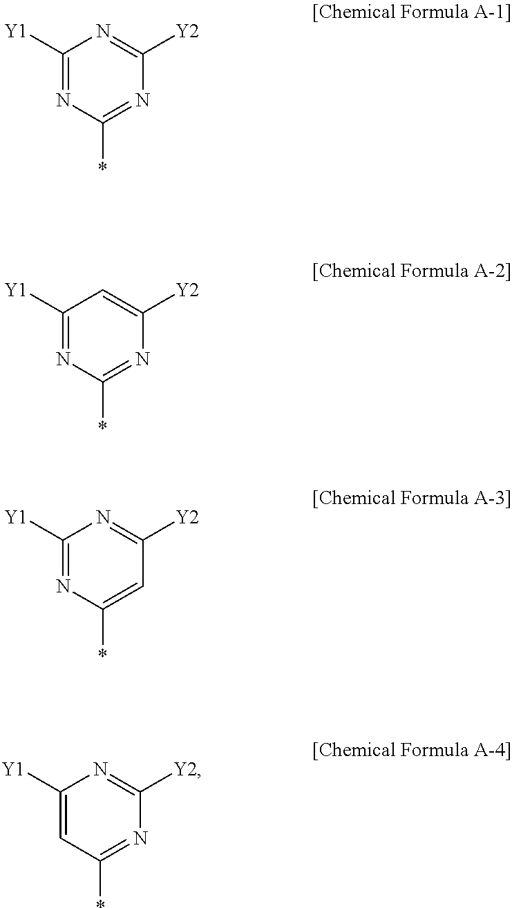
C1([Y1])=NC(*)=NC([Y2])=N1.C1([Y1])=NC(*)=NC([Y2])=C1.C1([Y1])=NC(*)=CC([Y2])=N1.C1([Y1])=CC(*)=NC([Y2])=N1
